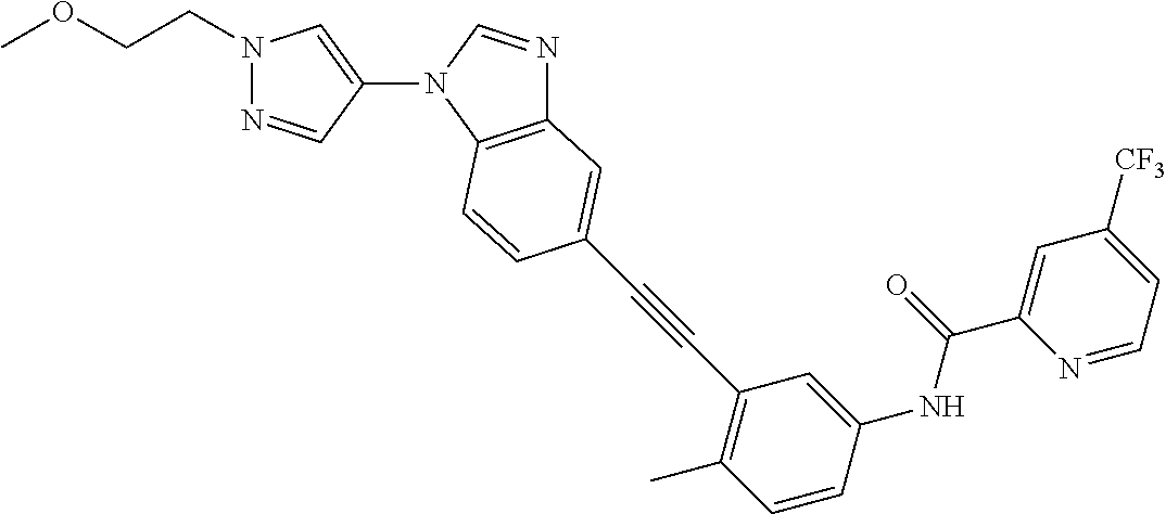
C1(N2C3=C(N=C2)C=C(C#CC2=C(C)C=CC(NC(C4=CC([CF3])=CC=N4)=O)=C2)C=C3)=CN(CCOC)N=C1
